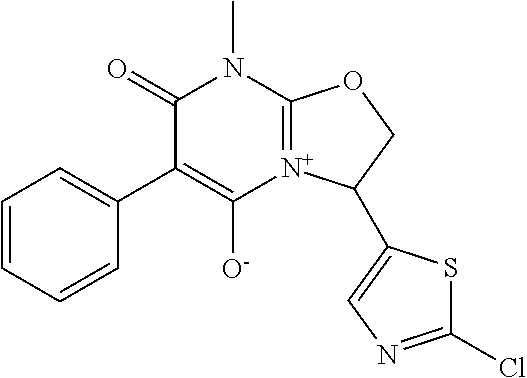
C1(=O)C(C2=CC=CC=C2)=C([O-])[N+]2=C(N1C)OCC2C1=CN=C(Cl)S1
